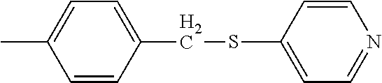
CC1=CC=C(CSC2=CC=NC=C2)C=C1
